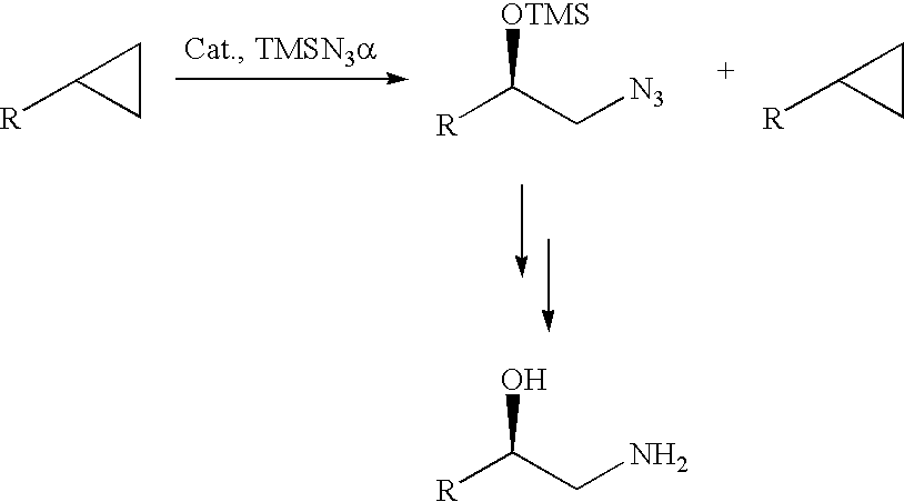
C1CC1[R].[R]C(C[N3])[OTMS].C1CC1[R].[R]C(CN)O
